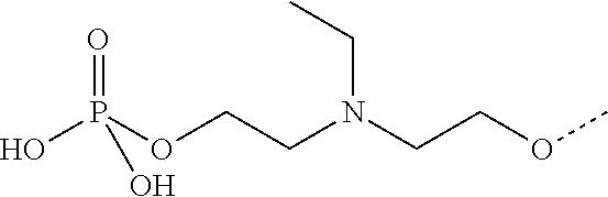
OP(OCCN(CCOC)CC)(=O)O
